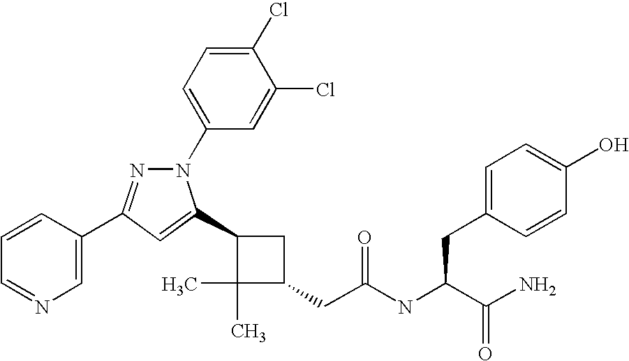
C1(C2=CC(C3=CN=CC=C3)=NN2C2=CC=C(Cl)C(Cl)=C2)C(C)(C)C(CC(=O)NC(CC2=CC=C(O)C=C2)C(N)=O)C1
